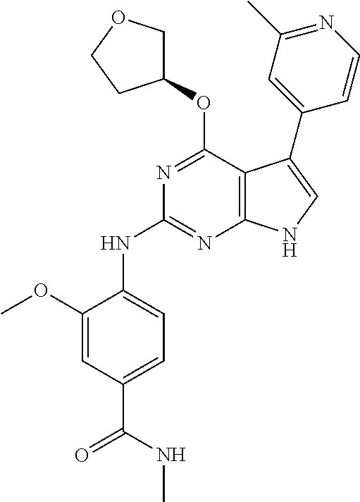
N(C1=NC2=C(C(OC3COCC3)=N1)C(C1=CC(C)=NC=C1)=CN2)C1=CC=C(C(NC)=O)C=C1OC
